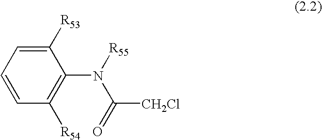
C1=CC([R54])=C(N(C(=O)[CH2Cl])[R55])C([R53])=C1
